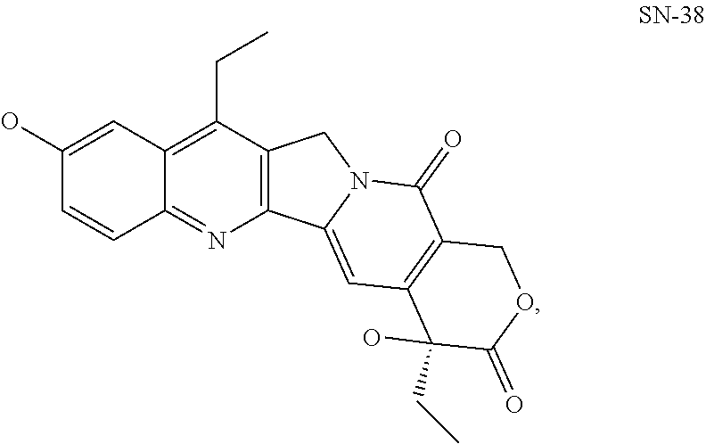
C12=C(C(CC)=C3C(=N1)C=CC(O)=C3)CN1C2=CC2=C(C1=O)COC(=O)C2(CC)O
